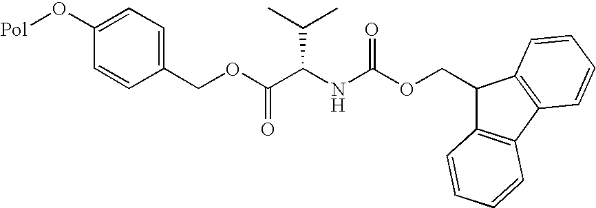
C1=C(O[Pol])C=CC(COC(C(NC(OCC2C3=C(C4=C2C=CC=C4)C=CC=C3)=O)C(C)C)=O)=C1
